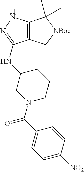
N1=C(NC2CN(C(C3=CC=C([NO2])C=C3)=O)CCC2)C2=C(N1)C(C)(C)[NBoc]C2
